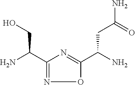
C1(C(N)CO)=NOC(C(N)CC(=O)N)=N1
